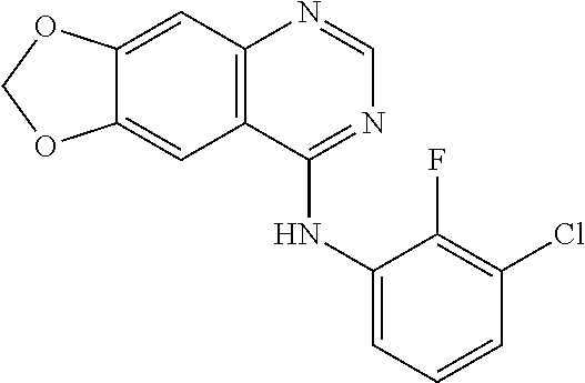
C12=CC3=C(C(NC4=CC=CC(Cl)=C4F)=NC=N3)C=C1OCO2
